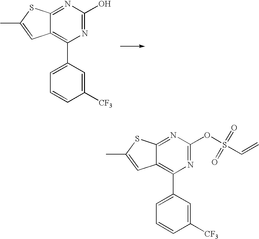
N1=C2C(=C(C3=CC=CC([CF3])=C3)N=C1O)C=C(C)S2.N1=C2C(=C(C3=CC=CC([CF3])=C3)N=C1OS(=O)(=O)C=C)C=C(C)S2
